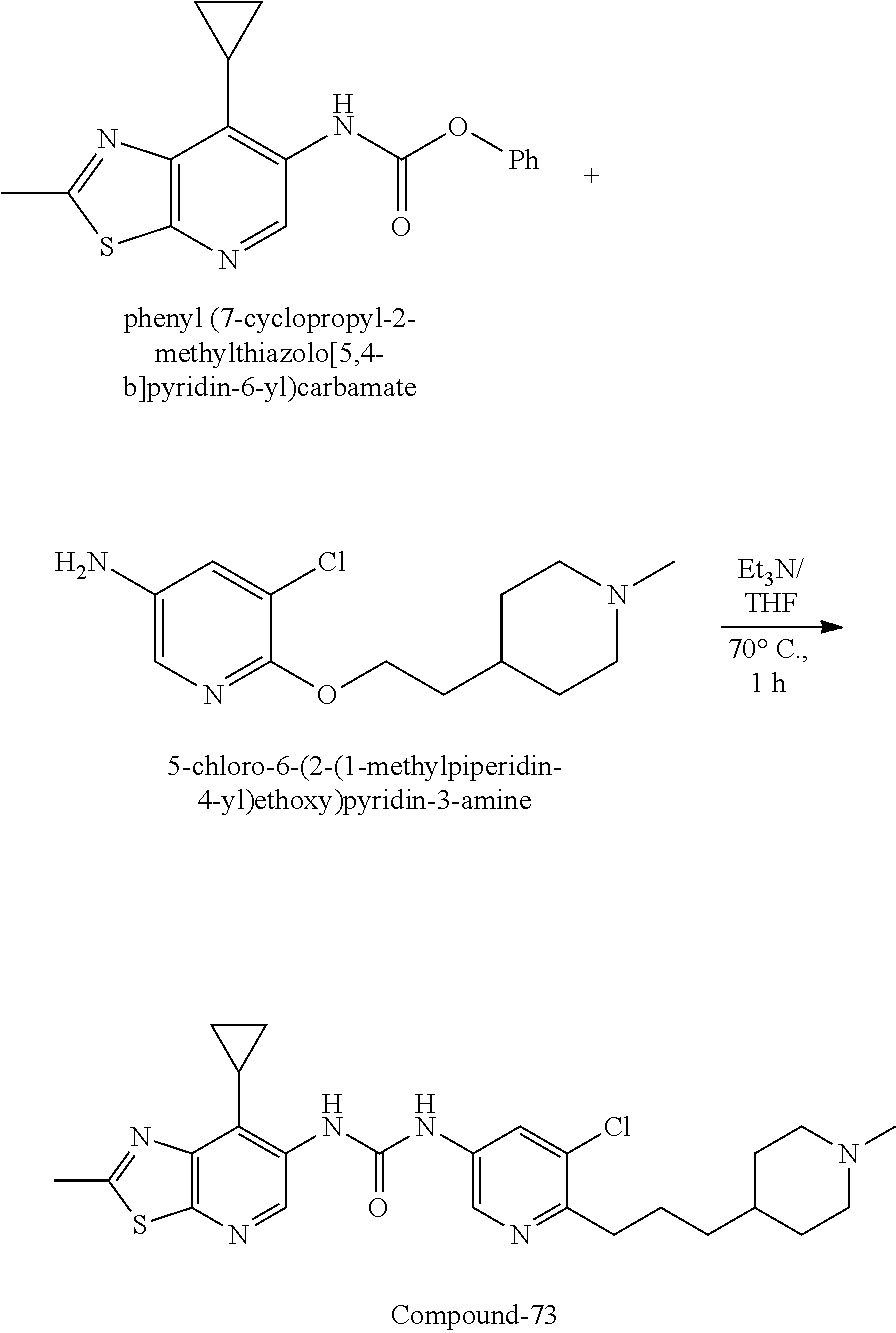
C12=C(N=CC(NC(O[Ph])=O)=C1C1CC1)SC(C)=N2.C1(N)=CN=C(OCCC2CCN(C)CC2)C(Cl)=C1.C12=C(N=CC(NC(NC3=CN=C(CCCC4CCN(C)CC4)C(Cl)=C3)=O)=C1C1CC1)SC(C)=N2
